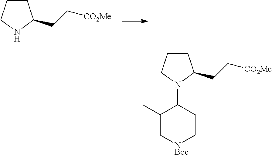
C1CCNC1CC[CO2Me].C1CCN(C2C(C)C[NBoc]CC2)C1CC[CO2Me]
